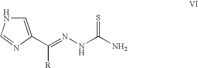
C1(C([R])=NNC(=S)N)=CNC=N1
